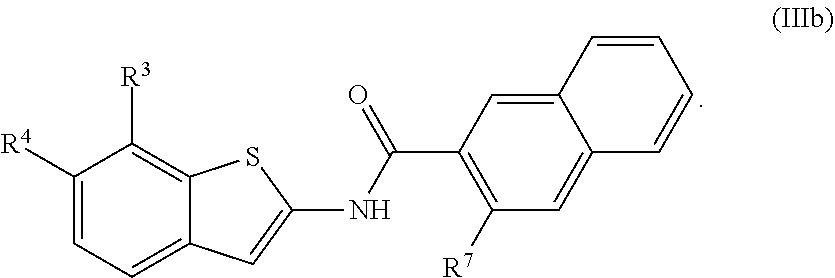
C1([R4])=CC=C2C(=C1[R3])SC(NC(C1=C([R7])C=C3C(=C1)C=CC=C3)=O)=C2
